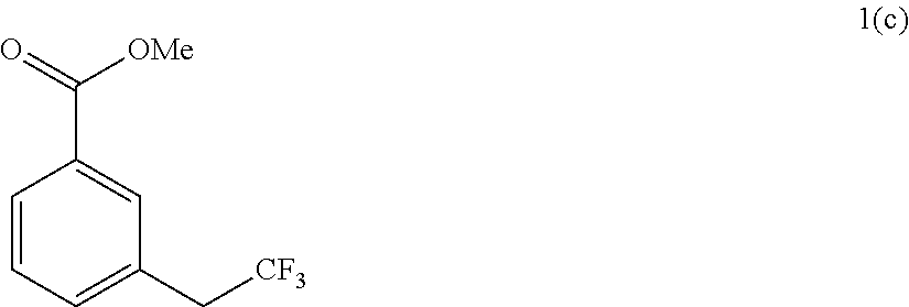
C1(C([OMe])=O)=CC(C[CF3])=CC=C1
